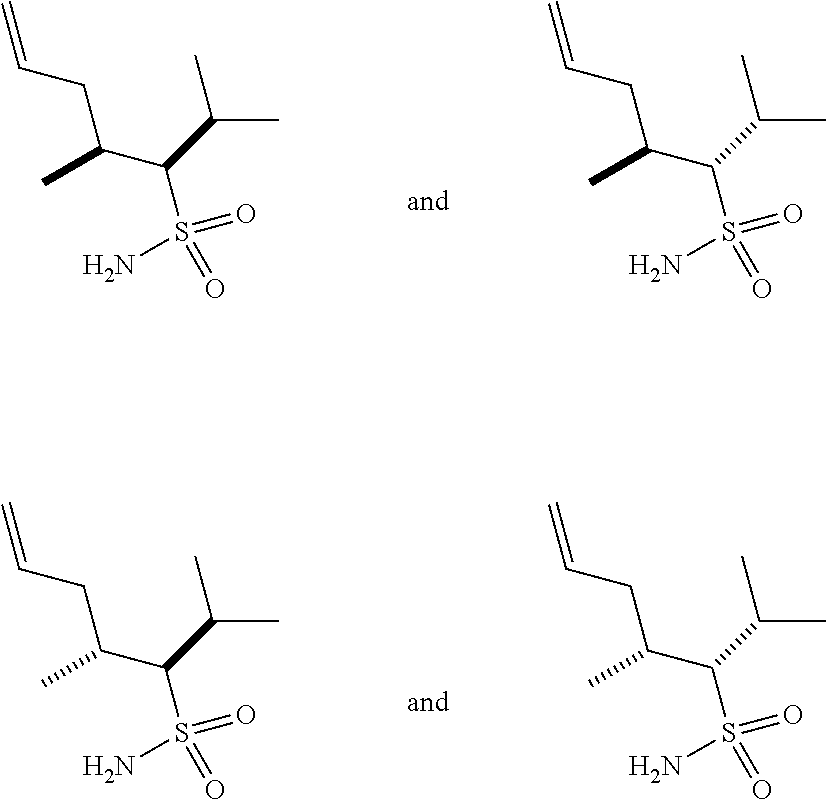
C(CC(C(C(C)C)S(N)(=O)=O)C)=C.C(CC(C(C(C)C)S(N)(=O)=O)C)=C.C(CC(C(C(C)C)S(N)(=O)=O)C)=C.C(CC(C(C(C)C)S(N)(=O)=O)C)=C
